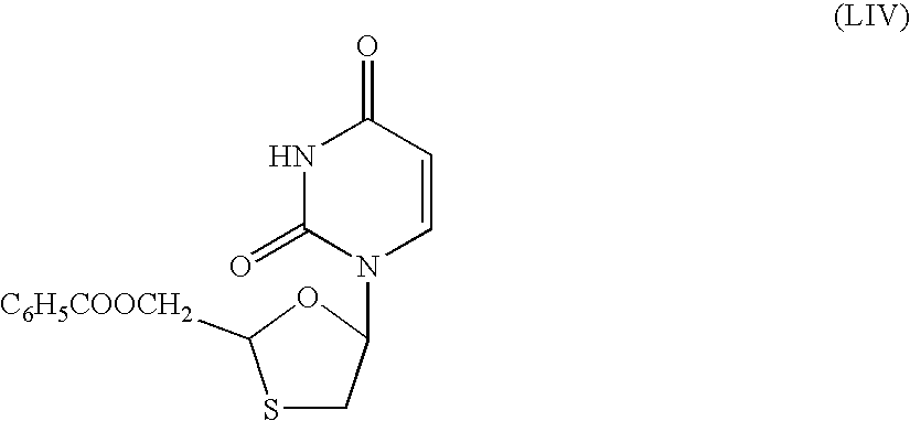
S1CC(N2C=CC(=O)NC2=O)OC1[C6H5COOCH2]
